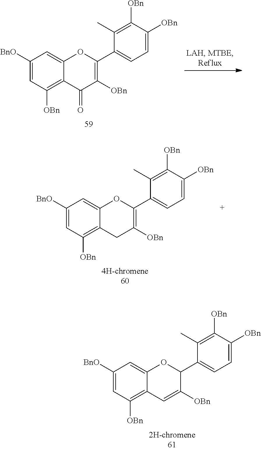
C1([BnO])=CC([OBn])=C2C(=C1)OC(C1=CC=C([OBn])C([OBn])=C1C)C([OBn])=C2.C1([BnO])=CC([OBn])=C2C(=C1)OC(C1=CC=C([OBn])C([OBn])=C1C)=C([OBn])C2=O.C1([BnO])=CC([OBn])=C2C(=C1)OC(C1=CC=C([OBn])C([OBn])=C1C)=C([OBn])C2
